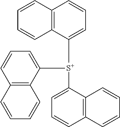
C1([S+](C2=CC=CC3=C2C=CC=C3)C2=CC=CC3=C2C=CC=C3)=CC=CC2=C1C=CC=C2
